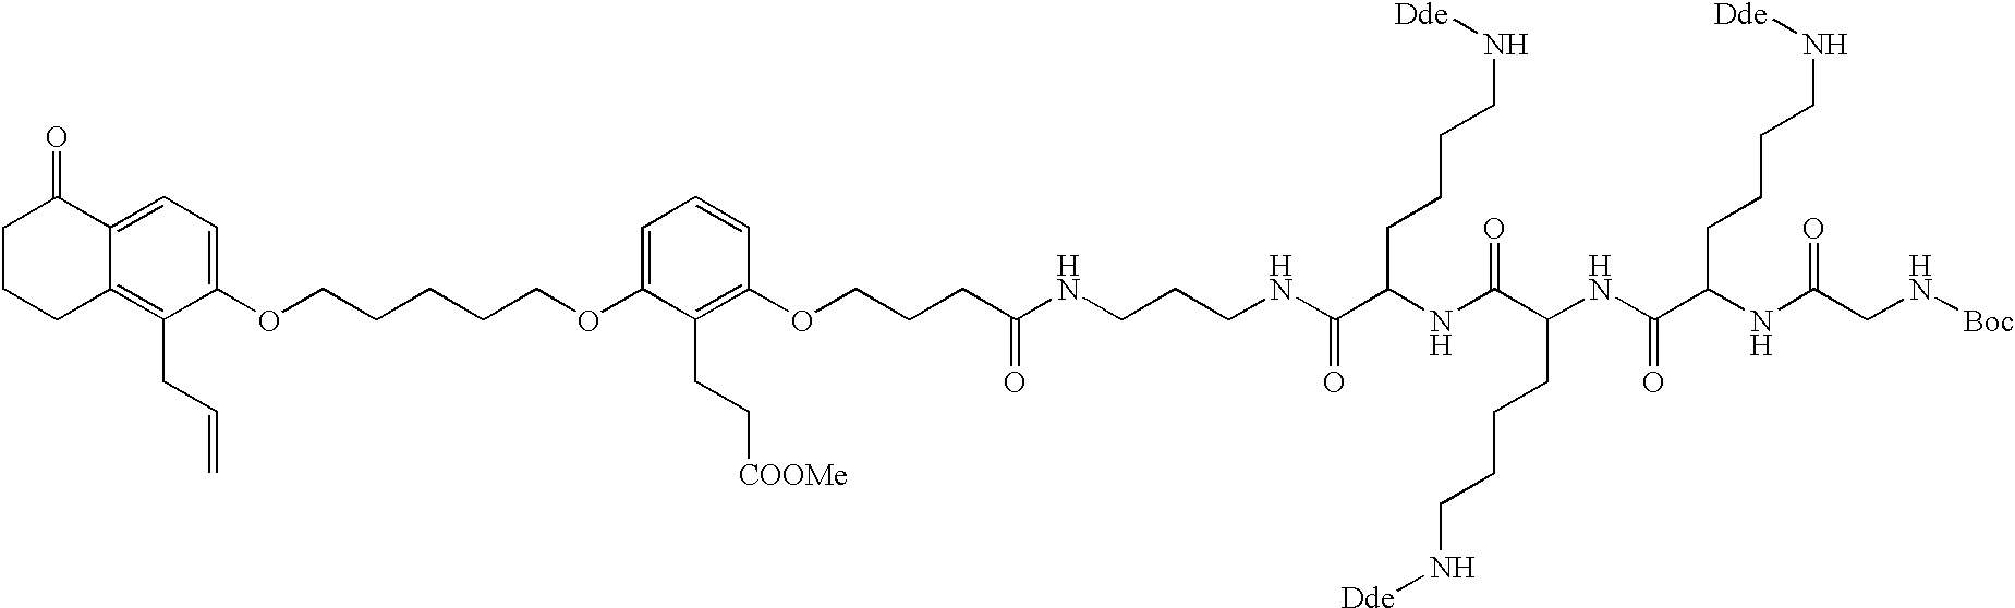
C1CCC2=C(CC=C)C(OCCCCCOC3=CC=CC(OCCCC(NCCCNC(=O)C(NC(C(NC(C(NC(CN[Boc])=O)CCCCN[Dde])=O)CCCCN[Dde])=O)CCCCN[Dde])=O)=C3CC[COOMe])=CC=C2C1=O
